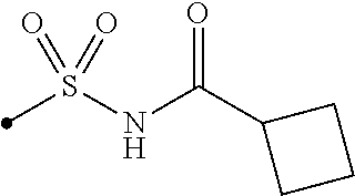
S(NC(C1CCC1)=O)(=O)(=O)C
